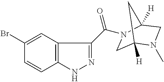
C1=CC2=C(C=C1Br)C(C(=O)N1CC3([H])N(C)CC1([H])C3)=NN2
